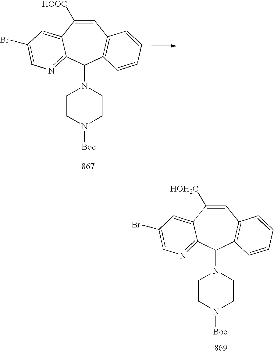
C1=C([HOH2C])C2=CC(Br)=CN=C2C(N2CCN([Boc])CC2)C2=C1C=CC=C2.C1=C([HOOC])C2=CC(Br)=CN=C2C(N2CCN([Boc])CC2)C2=C1C=CC=C2
